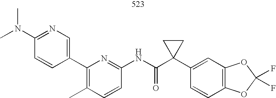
CN(C1=NC=C(C2=C(C)C=CC(NC(C3(C4=CC5=C(C=C4)OC(F)(F)O5)CC3)=O)=N2)C=C1)C
